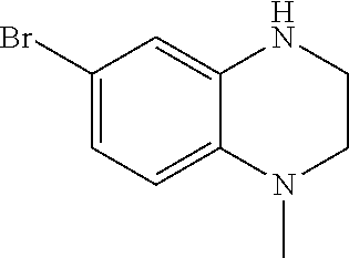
N1(C)CCNC2=CC(Br)=CC=C12
